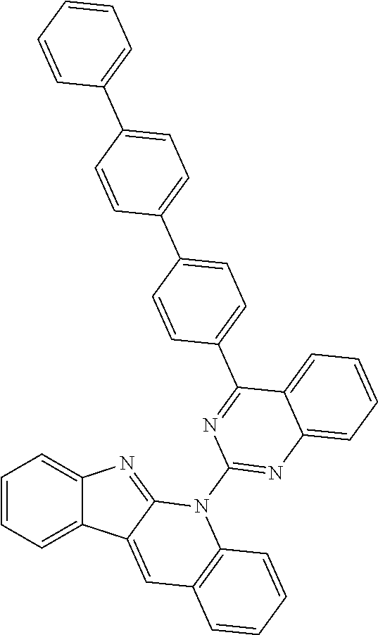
C1=CC=C2C(=C1)N=C1C2=CC2=C(N1C1=NC3=CC=CC=C3C(C3=CC=C(C4=CC=C(C5=CC=CC=C5)C=C4)C=C3)=N1)C=CC=C2
